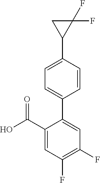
C1(F)=C(F)C=C(C2=CC=C(C3C(F)(F)C3)C=C2)C(C(O)=O)=C1
